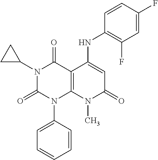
C1=CC(N2C3=C(C(=O)N(C4CC4)C2=O)C(NC2=C(F)C=C(F)C=C2)=CC(=O)N3C)=CC=C1
